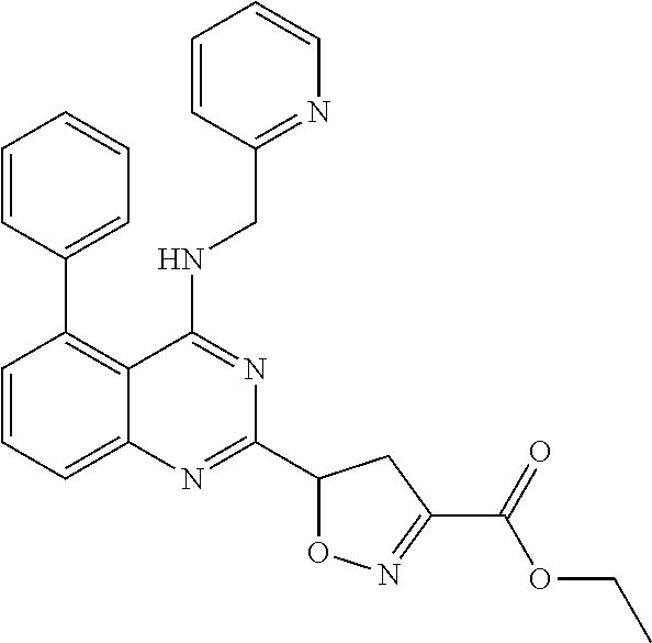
C1=CC(CNC2=NC(C3ON=C(C(=O)OCC)C3)=NC3=CC=CC(C4=CC=CC=C4)=C23)=NC=C1
